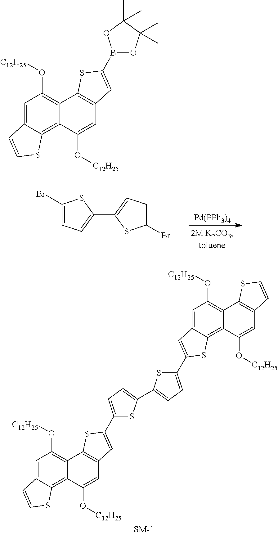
C1=C2C(=C3C(=C1O[C12H25])C1=C(C=C3O[C12H25])C=C(C3=CC=C(C4=CC=C(C5=CC6=CC(O[C12H25])=C7C(=C6S5)C(O[C12H25])=CC5=C7SC=C5)S4)S3)S1)SC=C2.C1=C2C(=C3C(=C1O[C12H25])C1=C(C=C3O[C12H25])C=C(B3OC(C)(C)C(C)(C)O3)S1)SC=C2.[Pd(PPh3)4].C1(Br)=CC=C(C2=CC=C(Br)S2)S1
